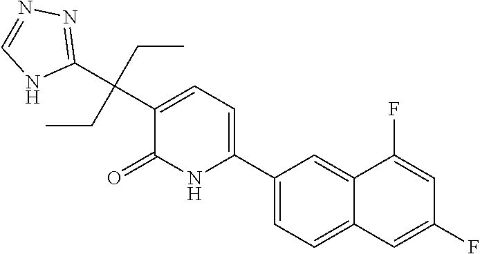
C1(C2=CC=C(C(C3=NN=CN3)(CC)CC)C(=O)N2)=CC=C2C(=C1)C(F)=CC(F)=C2
